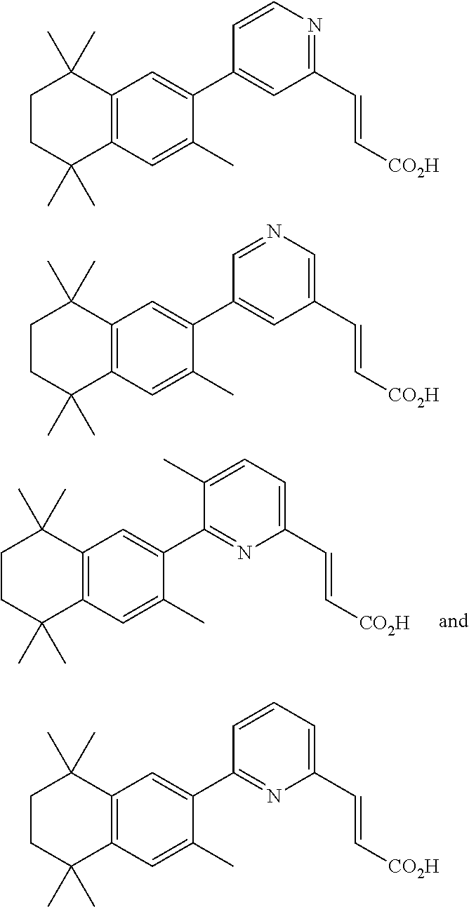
C1CC(C)(C)C2=C(C1(C)C)C=C(C1=NC(C=C[CO2H])=CC=C1C)C(C)=C2.C1CC(C)(C)C2=C(C1(C)C)C=C(C1=CC(C=C[CO2H])=NC=C1)C(C)=C2.C1CC(C)(C)C2=C(C1(C)C)C=C(C1=CC(C=C[CO2H])=CN=C1)C(C)=C2.C1CC(C)(C)C2=C(C1(C)C)C=C(C1=NC(C=C[CO2H])=CC=C1)C(C)=C2
